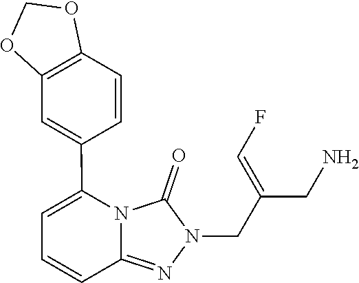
N1=C2C=CC=C(C3=CC4=C(OCO4)C=C3)N2C(=O)N1CC(=CF)CN
